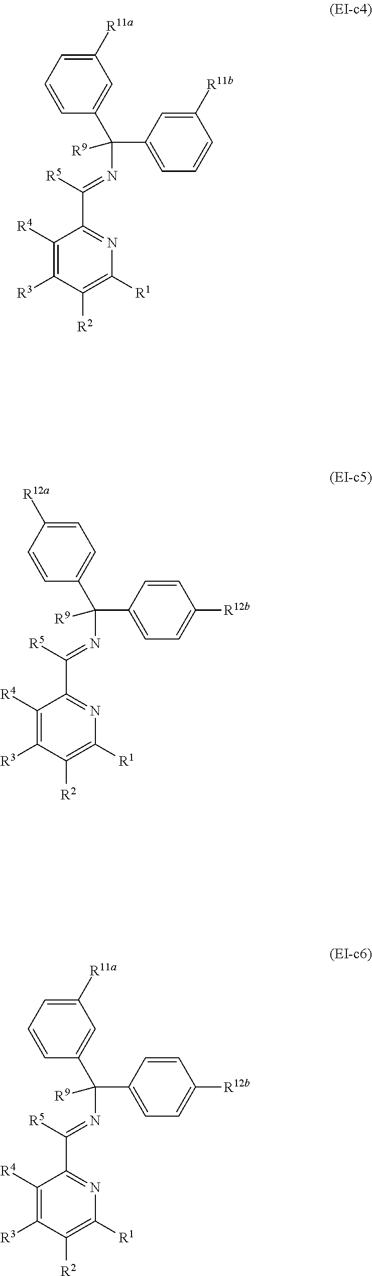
C1([R11a])=CC=CC(C(C2=CC=CC([R11b])=C2)(N=C(C2=NC([R1])=C([R2])C([R3])=C2[R4])[R5])[R9])=C1.C1=C([R12a])C=CC(C(C2=CC=C([R12b])C=C2)(N=C(C2=NC([R1])=C([R2])C([R3])=C2[R4])[R5])[R9])=C1.C1([R11a])=CC=CC(C(C2=CC=C([R12b])C=C2)(N=C(C2=NC([R1])=C([R2])C([R3])=C2[R4])[R5])[R9])=C1
